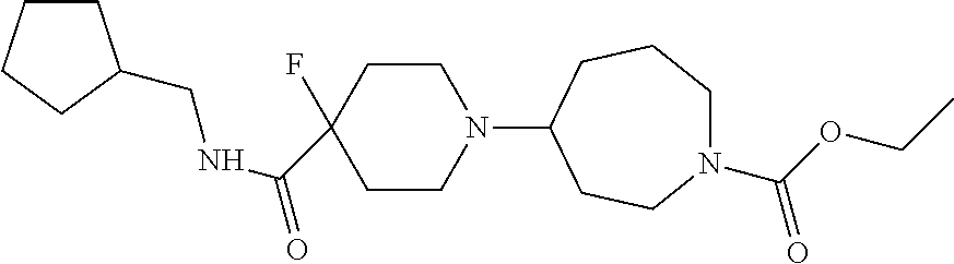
C1CN(C2CCN(C(OCC)=O)CCC2)CCC1(F)C(NCC1CCCC1)=O
